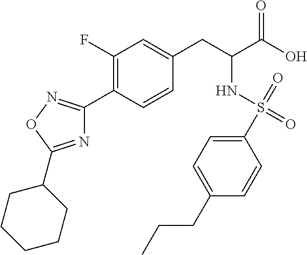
C1(F)=C(C2=NOC(C3CCCCC3)=N2)C=CC(CC(C(O)=O)NS(=O)(=O)C2=CC=C(CCC)C=C2)=C1
